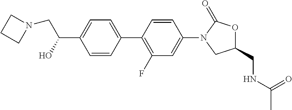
C1(C(O)CN2CCC2)=CC=C(C2=C(F)C=C(N3CC(CNC(C)=O)OC3=O)C=C2)C=C1
